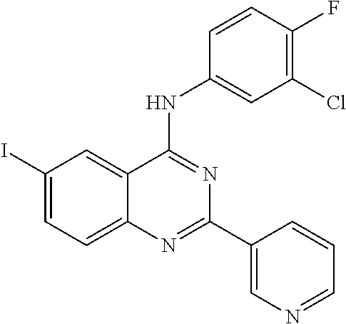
C1(I)=CC=C2C(=C1)C(NC1=CC(Cl)=C(F)C=C1)=NC(C1=CN=CC=C1)=N2
